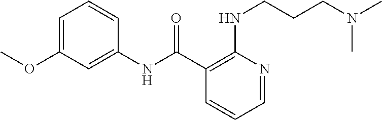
C1=NC(NCCCN(C)C)=C(C(NC2=CC(OC)=CC=C2)=O)C=C1
